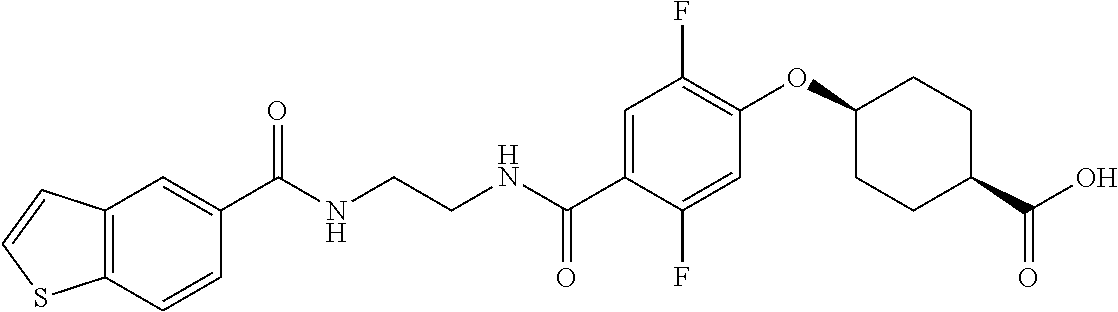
C(NCCNC(C1=CC(F)=C(OC2CCC(C(O)=O)CC2)C=C1F)=O)(=O)C1=CC2=C(C=C1)SC=C2
